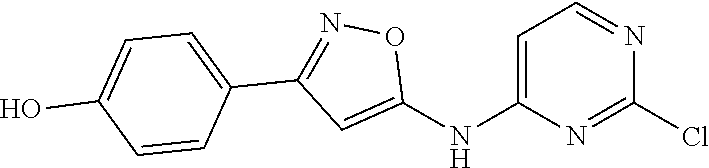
C1=C(NC2=CC(C3=CC=C(O)C=C3)=NO2)N=C(Cl)N=C1
